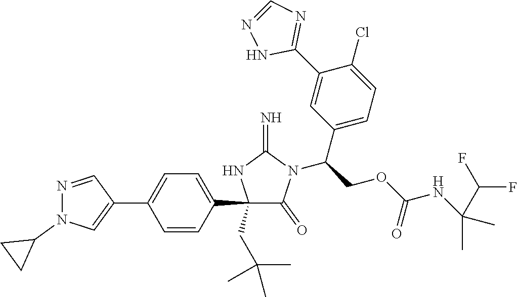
C1(C2=CC=C(C3=CN(C4CC4)N=C3)C=C2)(CC(C)(C)C)C(=O)N(C(COC(NC(C)(C(F)F)C)=O)C2=CC=C(Cl)C(C3=NC=NN3)=C2)C(=N)N1
